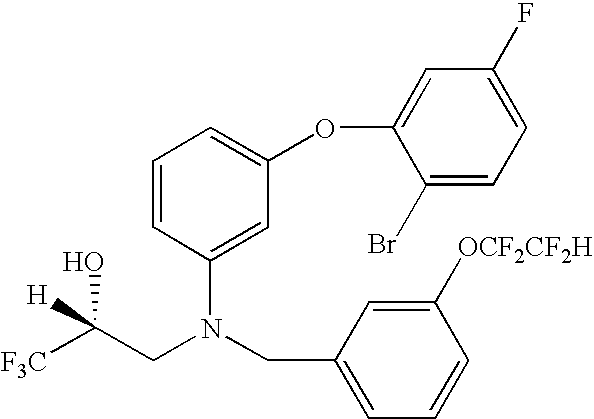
C1(Br)=CC=C(F)C=C1OC1=CC=CC(N(CC2=CC=CC([OCF2CF2H])=C2)CC([F3C])(O)[H])=C1
